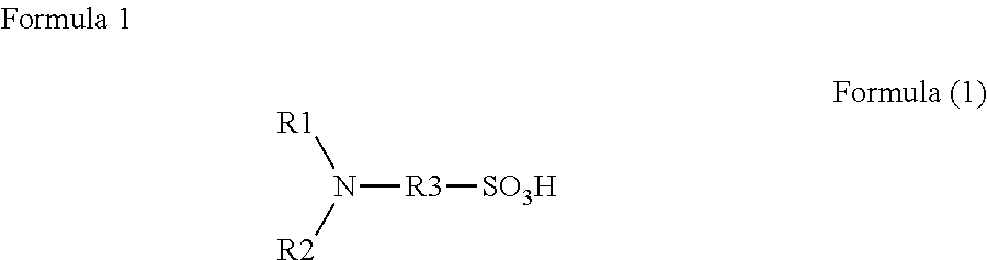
N([R3][SO3H])([R1])[R2]
